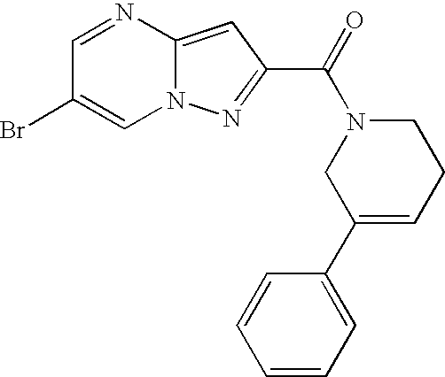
C1=NC2=CC(C(=O)N3CC(C4=CC=CC=C4)=CCC3)=NN2C=C1Br
